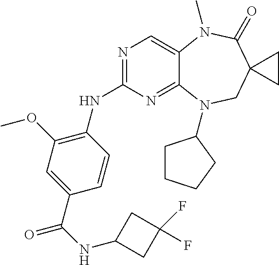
N1=C(NC2=C(OC)C=C(C(NC3CC(F)(F)C3)=O)C=C2)N=C2C(=C1)N(C)C(=O)C1(CN2C2CCCC2)CC1
